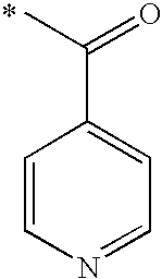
C1=CN=CC=C1C(C)=O
